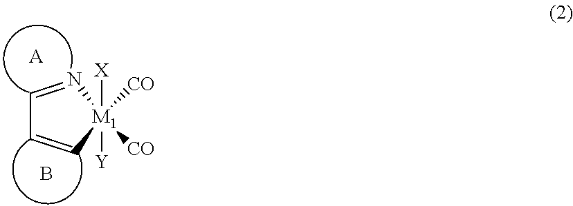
C1=N[M1]([CO])([CO])([X])([Y])C=C1.[A].B
